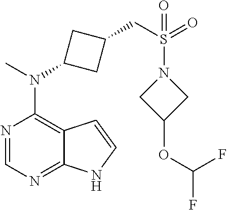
N1=CN=C2C(=C1N(C)C1CC(CS(=O)(=O)N3CC(OC(F)F)C3)C1)C=CN2
